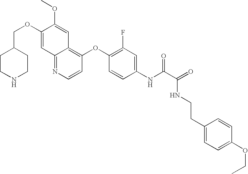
C12=NC=CC(OC3=C(F)C=C(NC(C(=O)NCCC4=CC=C(OCC)C=C4)=O)C=C3)=C1C=C(OC)C(OCC1CCNCC1)=C2
